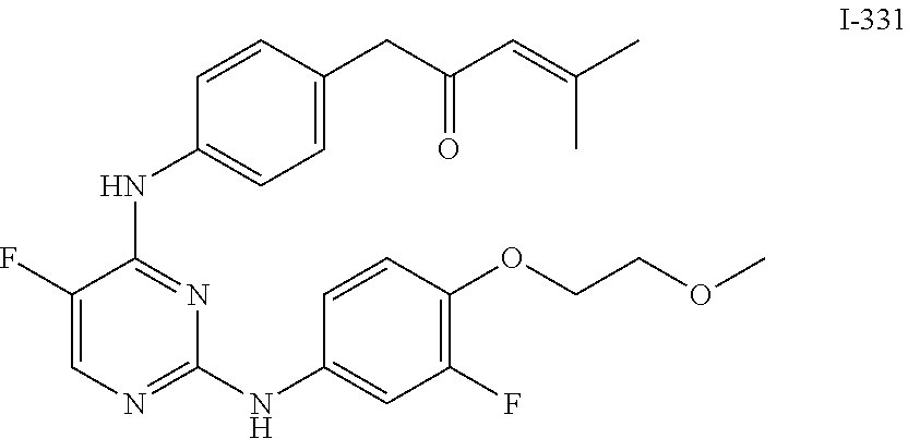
C1=C(CC(C=C(C)C)=O)C=CC(NC2=NC(NC3=CC(F)=C(OCCOC)C=C3)=NC=C2F)=C1
